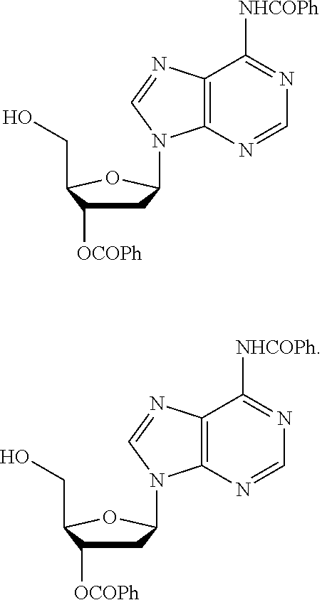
C1C([OCOPh])C(CO)OC1N1C2=C(C([NHCOPh])=NC=N2)N=C1.C1C([OCOPh])C(CO)OC1N1C2=C(C([NHCOPh])=NC=N2)N=C1
